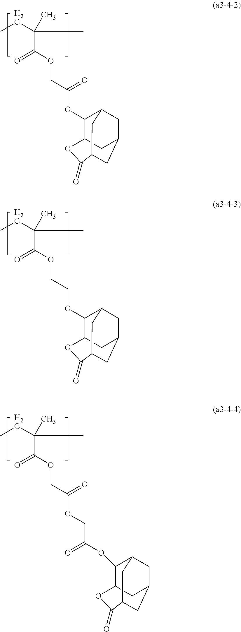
CCC(C)(C)C(OCC(OC1C2CC3CC1CC(C(=O)O2)C3)=O)=O.CCC(C)(C)C(OCCOC1C2CC3CC1CC(C(=O)O2)C3)=O.CCC(C)(C)C(OCC(OCC(OC1C2CC3CC1CC(C(=O)O2)C3)=O)=O)=O
